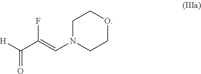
[H]C(=O)C(=CN1CCOCC1)F
